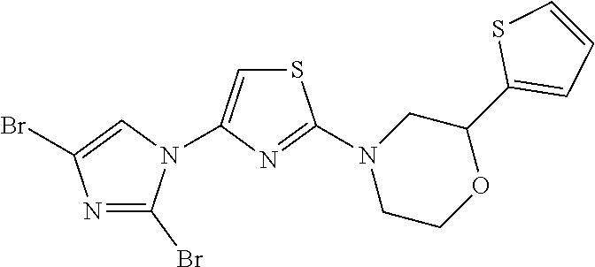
N1=C(Br)N(C2=CSC(N3CCOC(C4=CC=CS4)C3)=N2)C=C1Br
